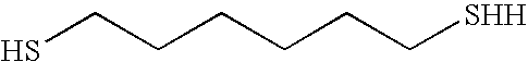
SCCCCCC[SHH]
